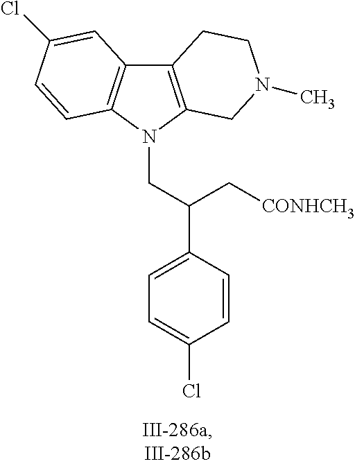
C12=C(N(CC(C3=CC=C(Cl)C=C3)C[CONHCH3])C3=C1C=C(Cl)C=C3)CN(C)CC2
